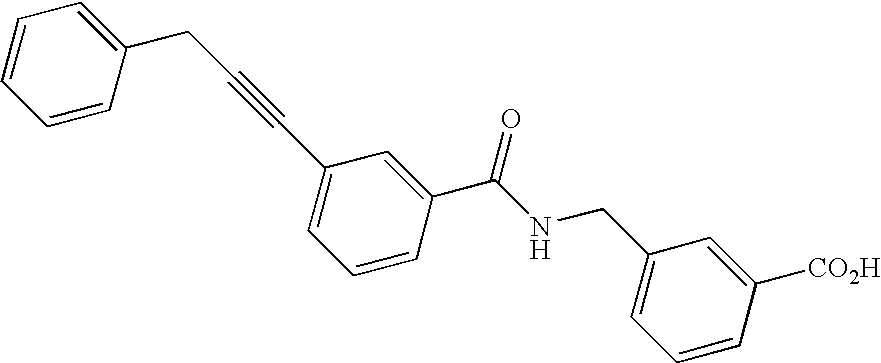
C1(CC#CC2=CC=CC(C(NCC3=CC=CC([CO2H])=C3)=O)=C2)=CC=CC=C1
